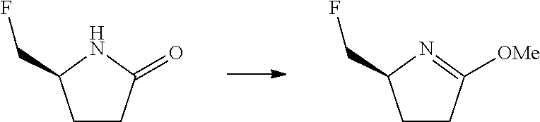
C1CC(=O)NC1CF.C1CC([OMe])=NC1CF
